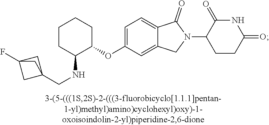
C12(CNC3C(OC4=CC=C5C(=C4)CN(C4CCC(=O)NC4=O)C5=O)CCCC3)CC(F)(C1)C2
